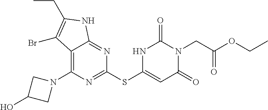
C1(N2CC(O)C2)=C2C(=NC(SC3=CC(=O)N(CC(=O)OCC)C(=O)N3)=N1)NC(CC)=C2Br
